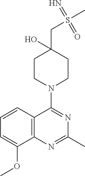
C1=CC2=C(C(OC)=C1)N=C(C)N=C2N1CCC(CS(C)(=N)=O)(O)CC1
